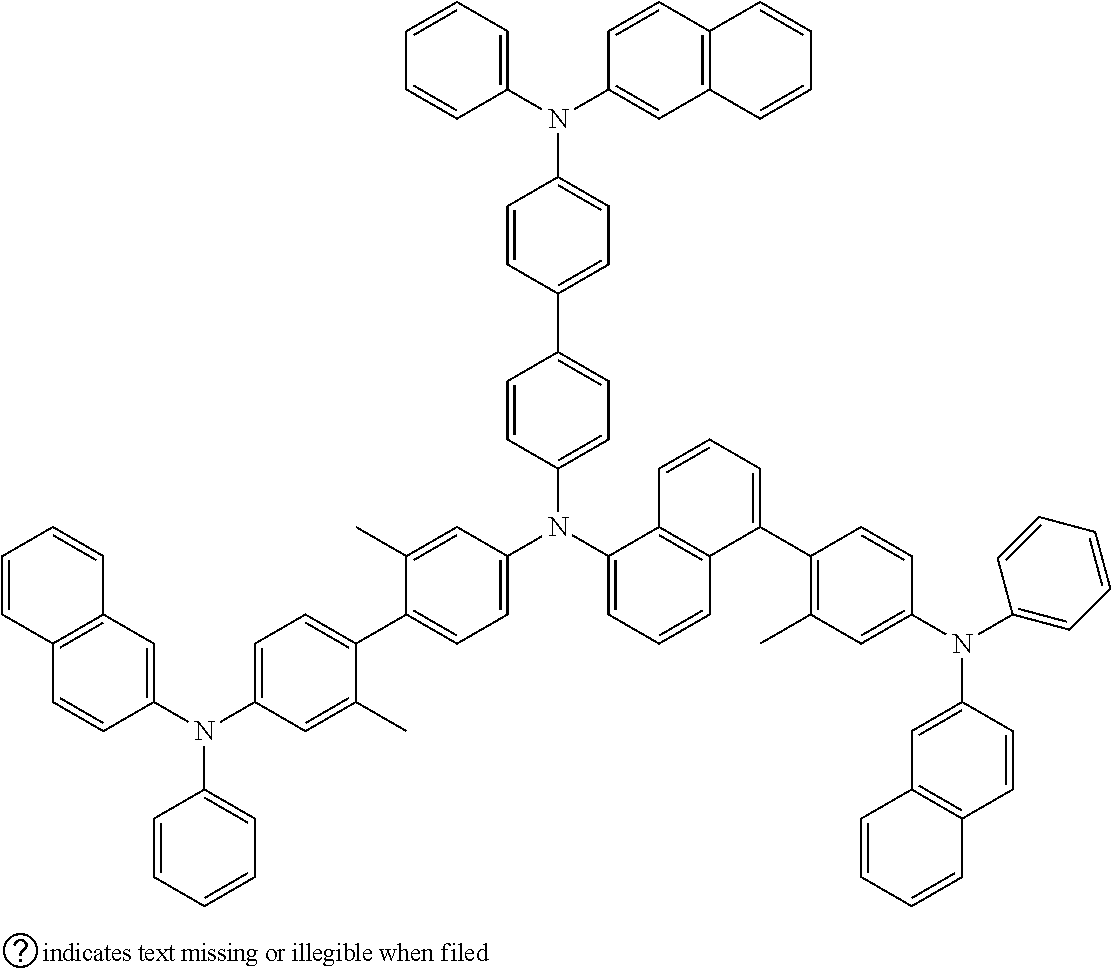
C1=C(N(C2=CC=CC3=C2C=CC=C3C2=C(C)C=C(N(C3=CC=CC=C3)C3=CC4=C(C=C3)C=CC=C4)C=C2)C2=CC=C(C3=CC=C(N(C4=CC5=C(C=C4)C=CC=C5)C4=CC=CC=C4)C=C3C)C(C)=C2)C=CC(C2=CC=C(N(C3=CC=CC=C3)C3=CC4=C(C=C3)C=CC=C4)C=C2)=C1
